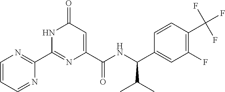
C1(=O)C=C(C(NC(C2=CC(F)=C(C(F)(F)F)C=C2)C(C)C)=O)N=C(C2=NC=CC=N2)N1
